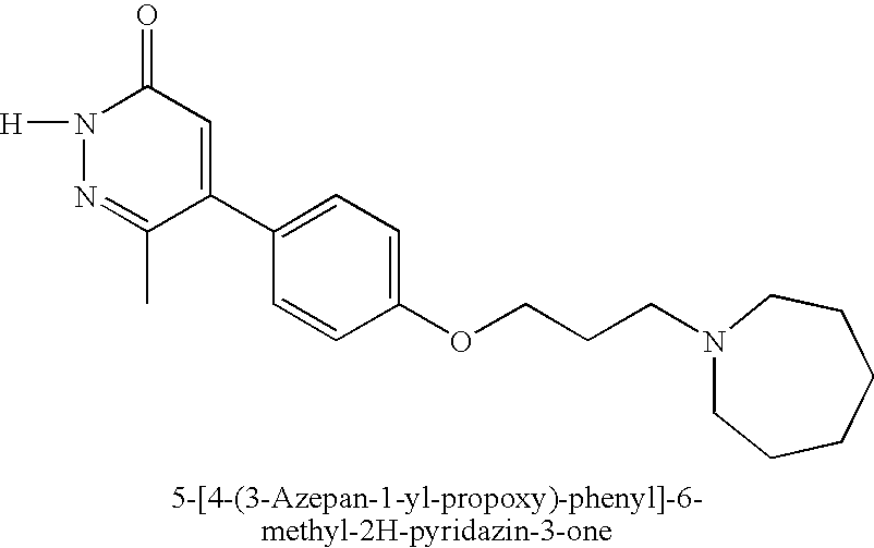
[H]N1N=C(C)C(C2=CC=C(OCCCN3CCCCCC3)C=C2)=CC1=O
